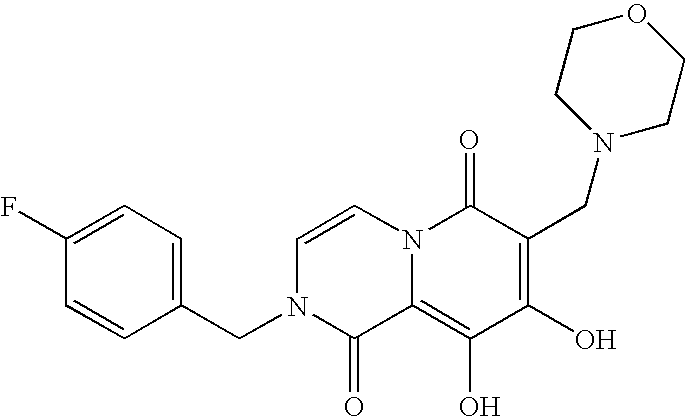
C1=CN2C(=C(O)C(O)=C(CN3CCOCC3)C2=O)C(=O)N1CC1=CC=C(F)C=C1
